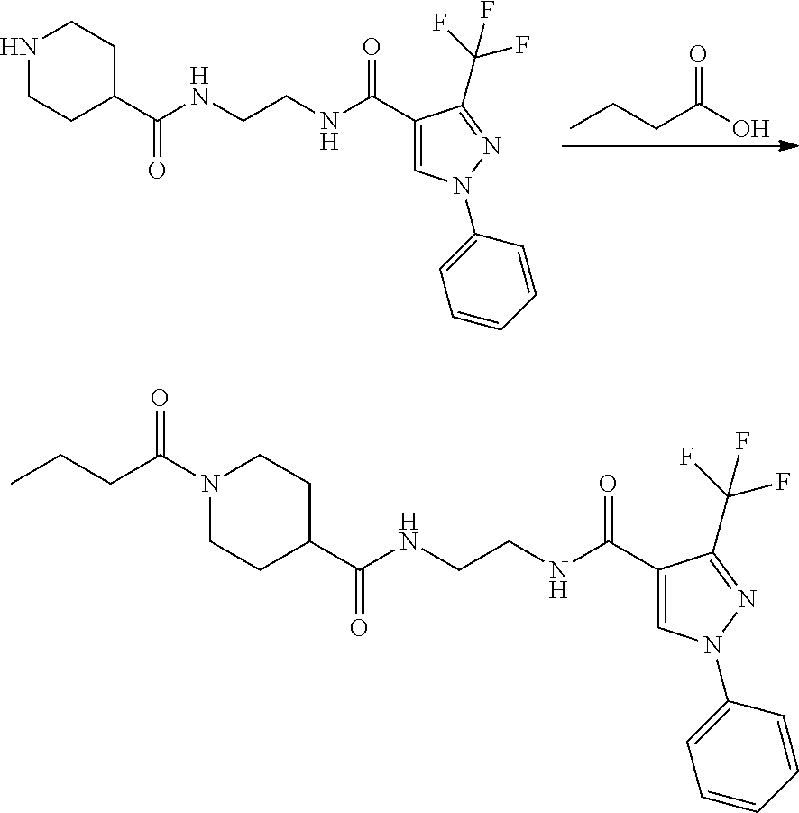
CCCC(O)=O.C1(C(NCCNC(=O)C2CCNCC2)=O)=CN(C2=CC=CC=C2)N=C1C(F)(F)F.C1(C(NCCNC(=O)C2CCN(C(CCC)=O)CC2)=O)=CN(C2=CC=CC=C2)N=C1C(F)(F)F
